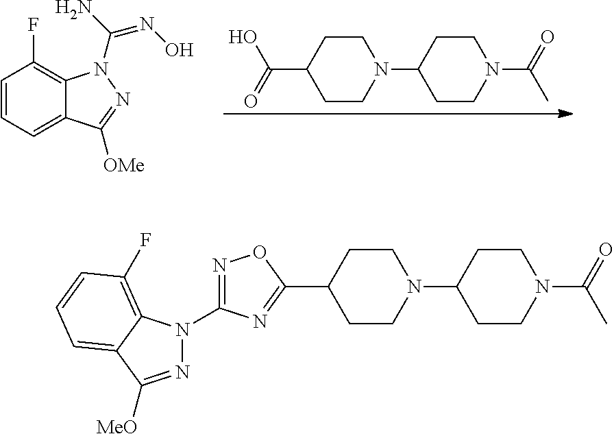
C1(C2CCN(C3CCN(C(=O)C)CC3)CC2)=NC(N2N=C([MeO])C3=CC=CC(F)=C23)=NO1.C1CN(C2CCN(C(=O)C)CC2)CCC1C(=O)O.C1=CC=C2C(=C1F)N(C(N)=NO)N=C2[OMe]
